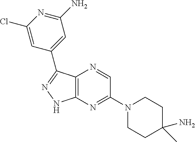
C12=C(N=C(N3CCC(C)(N)CC3)C=N1)NN=C2C1=CC(N)=NC(Cl)=C1
